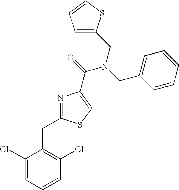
N1=C(CC2=C(Cl)C=CC=C2Cl)SC=C1C(=O)N(CC1=CC=CC=C1)CC1=CC=CS1
